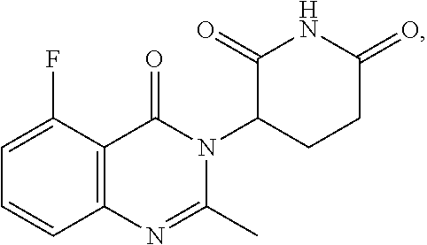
C1=C(F)C2=C(C=C1)N=C(C)N(C1CCC(=O)NC1=O)C2=O
